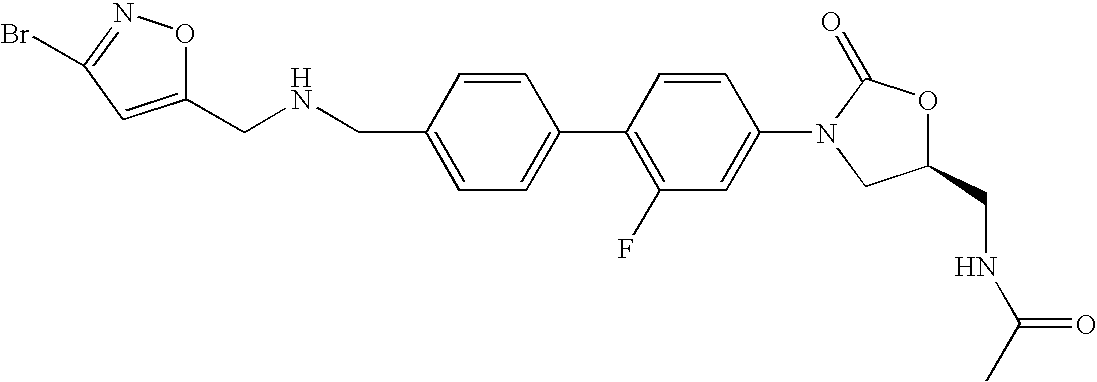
C1=C(CNCC2=CC(Br)=NO2)C=CC(C2=C(F)C=C(N3CC(CNC(C)=O)OC3=O)C=C2)=C1
